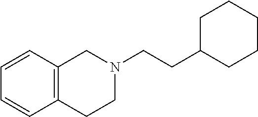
C1=CC2=C(C=C1)CCN(CCC1CCCCC1)C2
